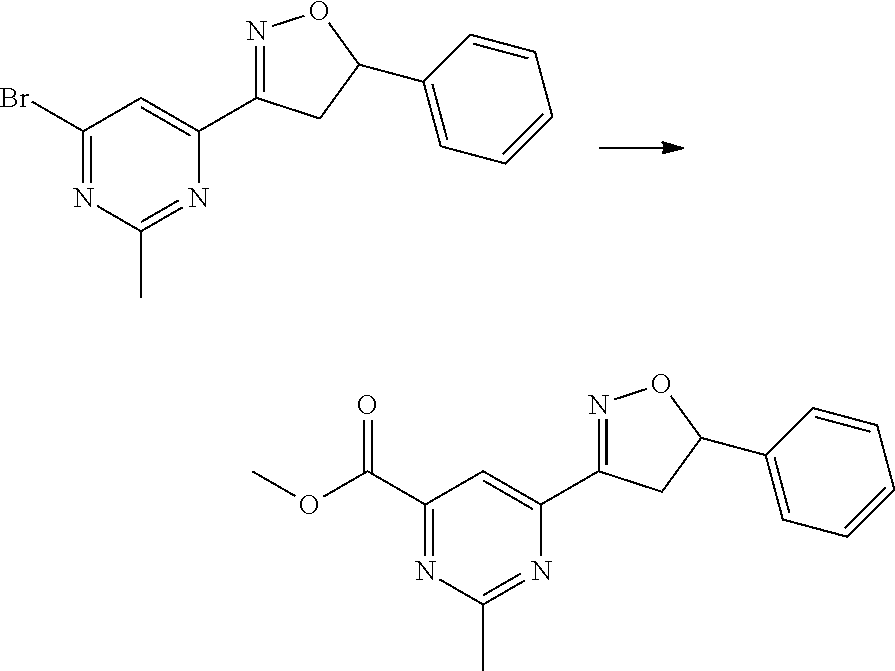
C1(Br)=NC(C)=NC(C2=NOC(C3=CC=CC=C3)C2)=C1.C1(C(OC)=O)=NC(C)=NC(C2=NOC(C3=CC=CC=C3)C2)=C1
